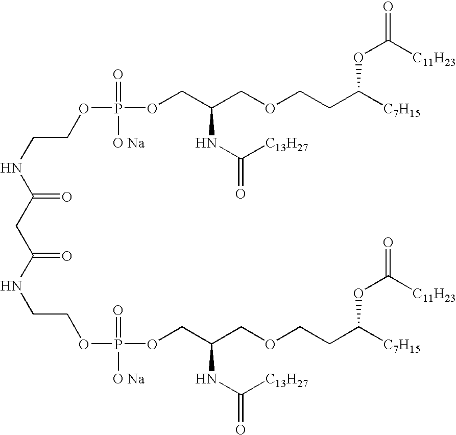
C(NC(CC(NCCOP([O Na])(=O)OCC(COCCC([C7H15])OC([C11H23])=O)NC(=O)[C13H27])=O)=O)COP(=O)([O Na])OCC(COCCC([C7H15])OC(=O)[C11H23])NC([C13H27])=O
